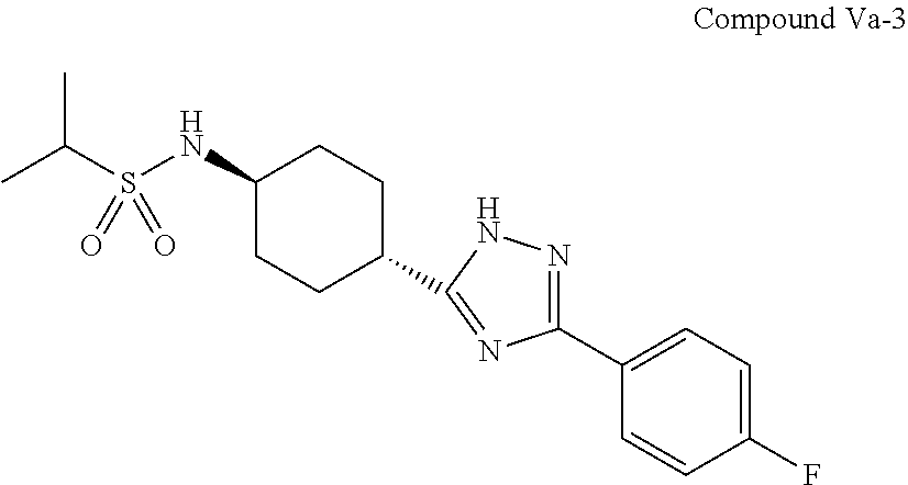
CC(S(NC1CCC(C2=NC(C3=CC=C(F)C=C3)=NN2)CC1)(=O)=O)C
